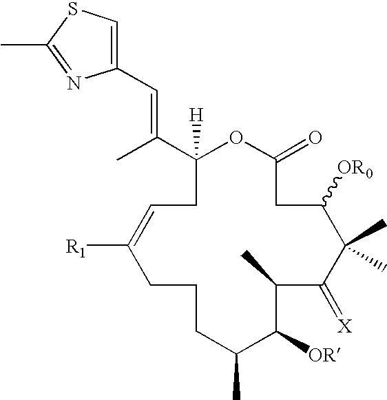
C1(C=C(C)C2([H])CC=C([R1])CCCC(C)C([OR])C(C)C(=[X])C(C)(C)C([OR0])CC(=O)O2)=CSC(C)=N1
